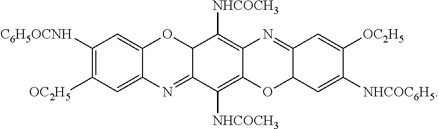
C1([C6H5OCNH])=C([OC2H5])C=C2C(=C1)OC1C(=N2)C([NHCOCH3])=C2C(=C1[NHCOCH3])N=C1C(O2)C=C([NHCOC6H5])C([OC2H5])=C1
